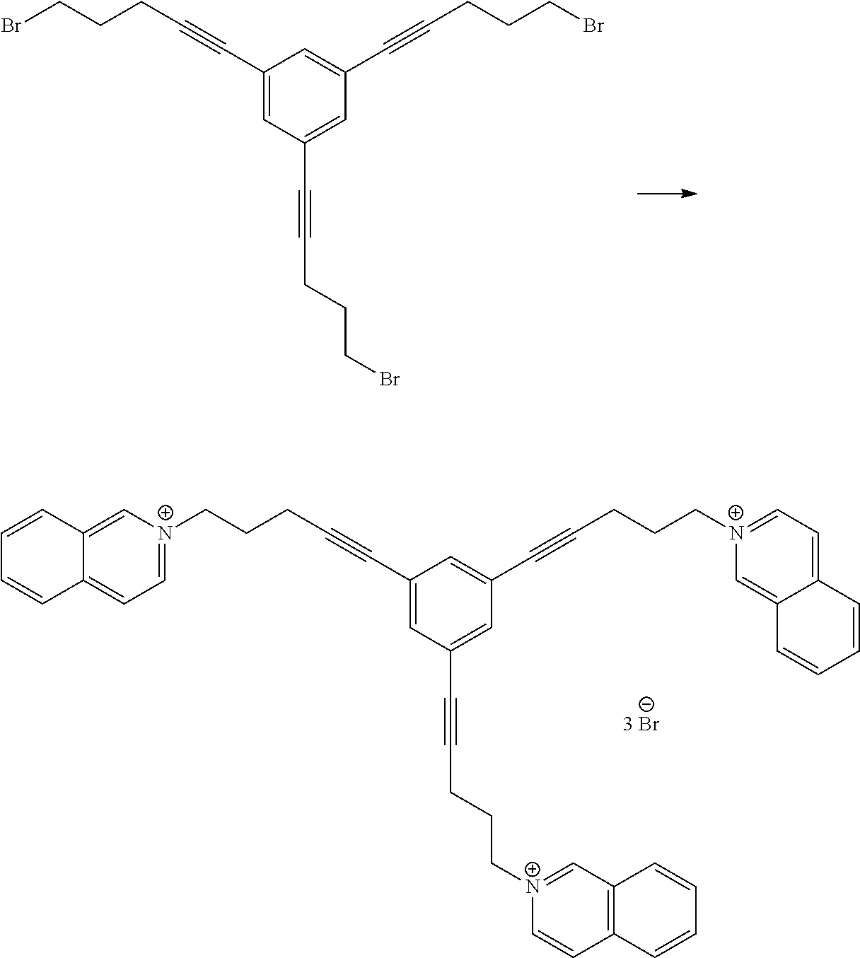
C1(C#CCCCBr)=CC(C#CCCCBr)=CC(C#CCCCBr)=C1.C1(C#CCCC[N+]2=CC=C3C(=C2)C=CC=C3)=CC(C#CCCC[N+]2=CC3=C(C=C2)C=CC=C3)=CC(C#CCCC[N+]2=CC=C3C(=C2)C=CC=C3)=C1
